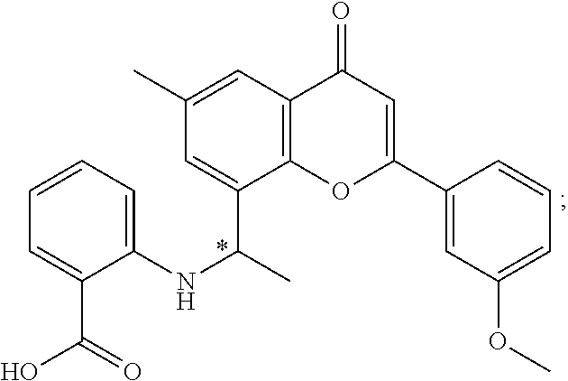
C1(NC(C)C2=CC(C)=CC3=C2OC(C2=CC(OC)=CC=C2)=CC3=O)=CC=CC=C1C(=O)O
